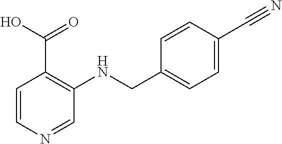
C1(CNC2=C(C(O)=O)C=CN=C2)=CC=C(C#N)C=C1
